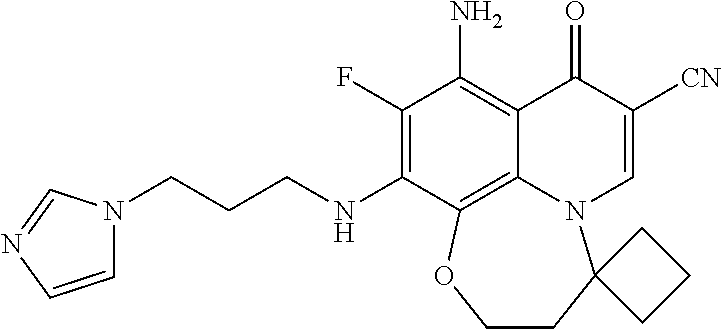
C(CCNC1=C(F)C(N)=C2C3=C1OCCC1(N3C=C([CN])C2=O)CCC1)N1C=CN=C1
